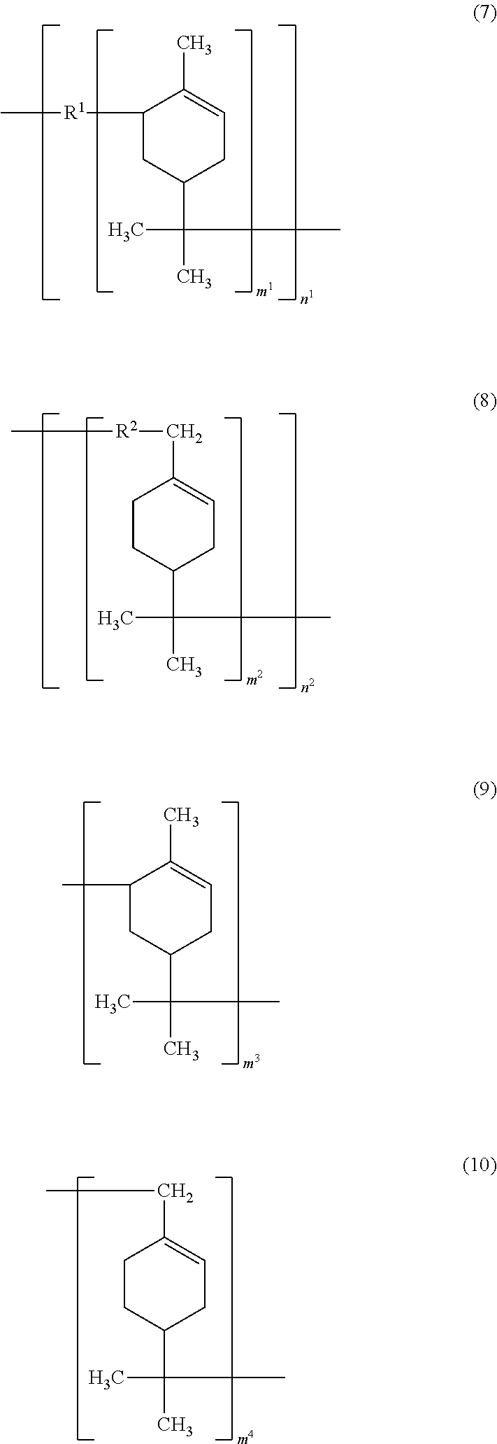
C1CC(C(C)(C)C)CC=C1C[R2]C.C1([R1]C)CC(C(C)(C)C)CC=C1C.C1(C)CC(C(C)(C)C)CC=C1C.C1CC(C(C)(C)C)CC=C1CC
